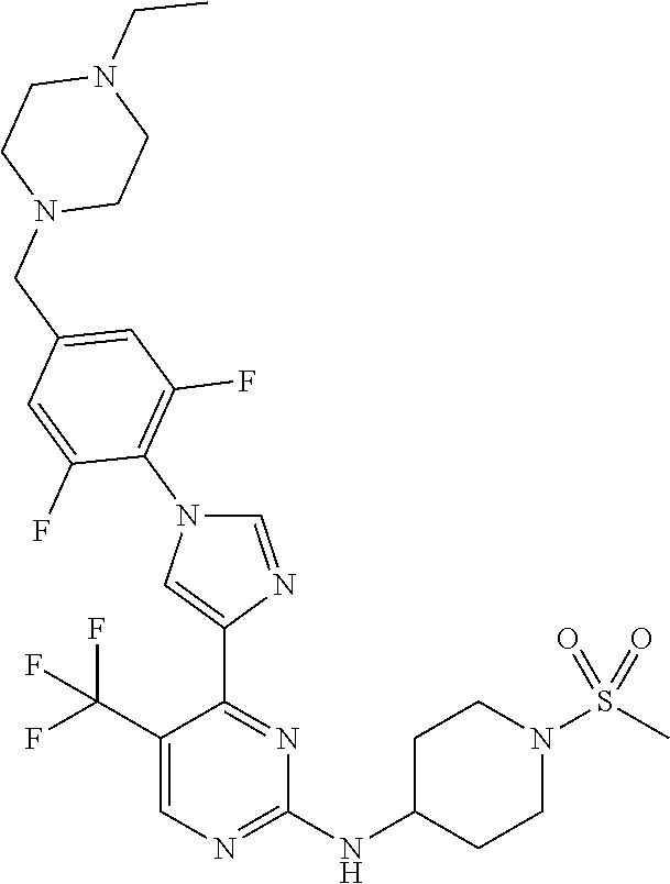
C1=C(C(F)(F)F)C(C2=CN(C3=C(F)C=C(CN4CCN(CC)CC4)C=C3F)C=N2)=NC(NC2CCN(S(C)(=O)=O)CC2)=N1
